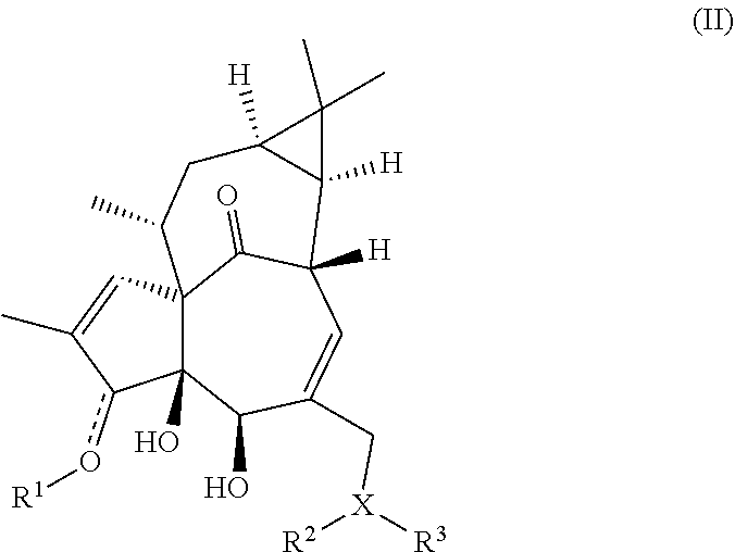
C12(O)C3(C=C(C)c1o[R1])C(=O)C([H])(C=C(C[X]([R2])[R3])C2O)C1([H])C([H])(CC3C)C1(C)C
